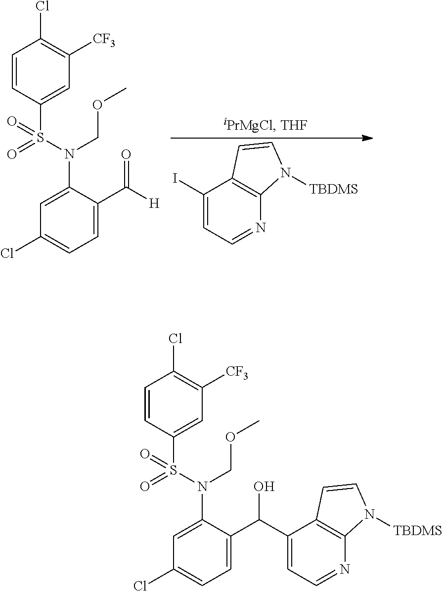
IC1=CC=NC2=C1C=CN2[TBDMS].C1=CC(S(N(C2=CC(Cl)=CC=C2C([H])=O)COC)(=O)=O)=CC([CF3])=C1Cl.C1=CC(S(N(C2=CC(Cl)=CC=C2C(C2=CC=NC3=C2C=CN3[TBDMS])O)COC)(=O)=O)=CC([CF3])=C1Cl
